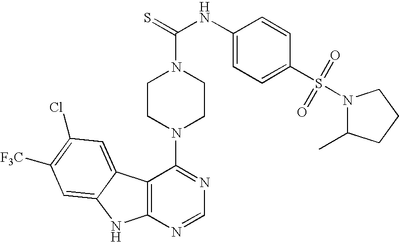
C12=C(N=CN=C1N1CCN(C(=S)NC3=CC=C(S(=O)(=O)N4C(C)CCC4)C=C3)CC1)NC1=CC([F3C])=C(Cl)C=C21
